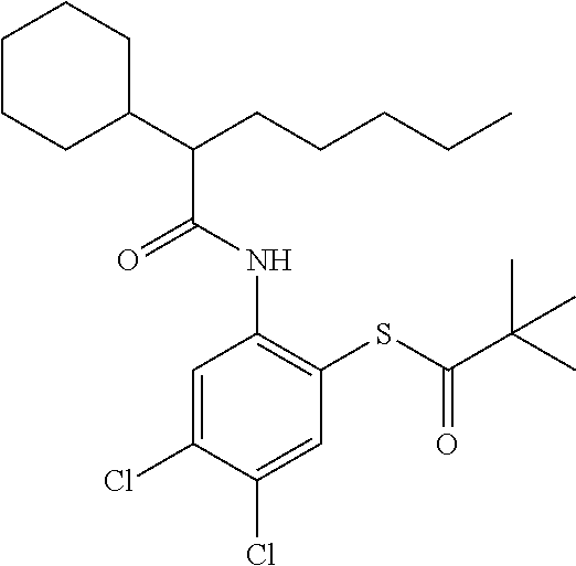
C1=C(Cl)C(Cl)=CC(SC(C(C)(C)C)=O)=C1NC(C(CCCCC)C1CCCCC1)=O
